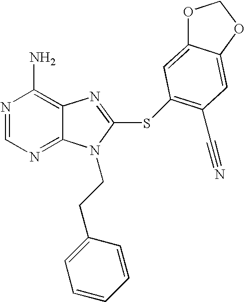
N1=CN=C2C(=C1N)N=C(SC1=C(C#N)C=C3C(=C1)OCO3)N2CCC1=CC=CC=C1
